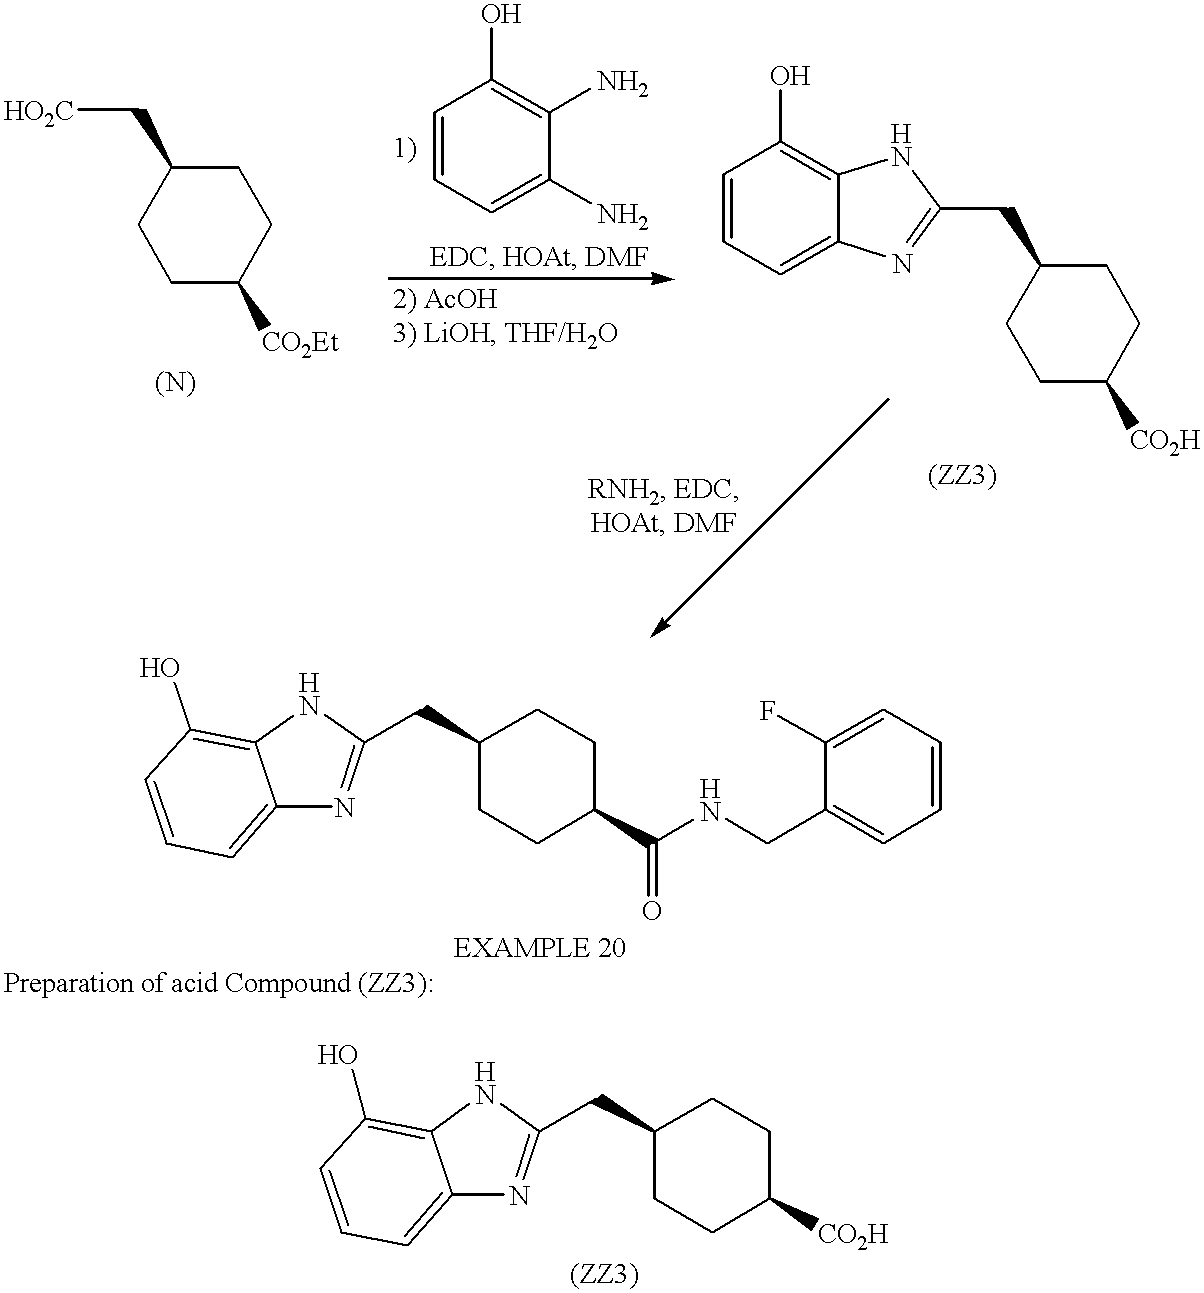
C1C([CO2Et])CCC(C[HO2C])C1.C1=CC=C(N)C(N)=C1O.C1=CC=C2C(=C1O)NC(CC1CCC([CO2H])CC1)=N2.C12=CC=CC(O)=C1NC(CC1CCC(C(NCC3=CC=CC=C3F)=O)CC1)=N2.C12=CC=CC(O)=C1NC(CC1CCC([CO2H])CC1)=N2
